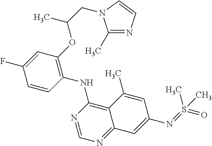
C1=CC(NC2=C3C(=NC=N2)C=C(N=S(=O)(C)C)C=C3C)=C(OC(CN2C(C)=NC=C2)C)C=C1F
